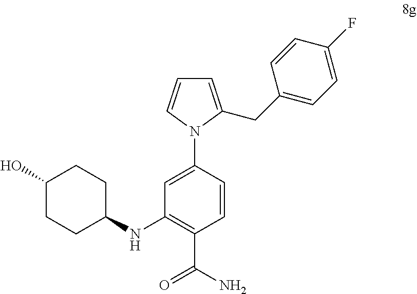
C1=C(CC2=CC=C(F)C=C2)N(C2=CC(NC3CCC(O)CC3)=C(C(N)=O)C=C2)C=C1
